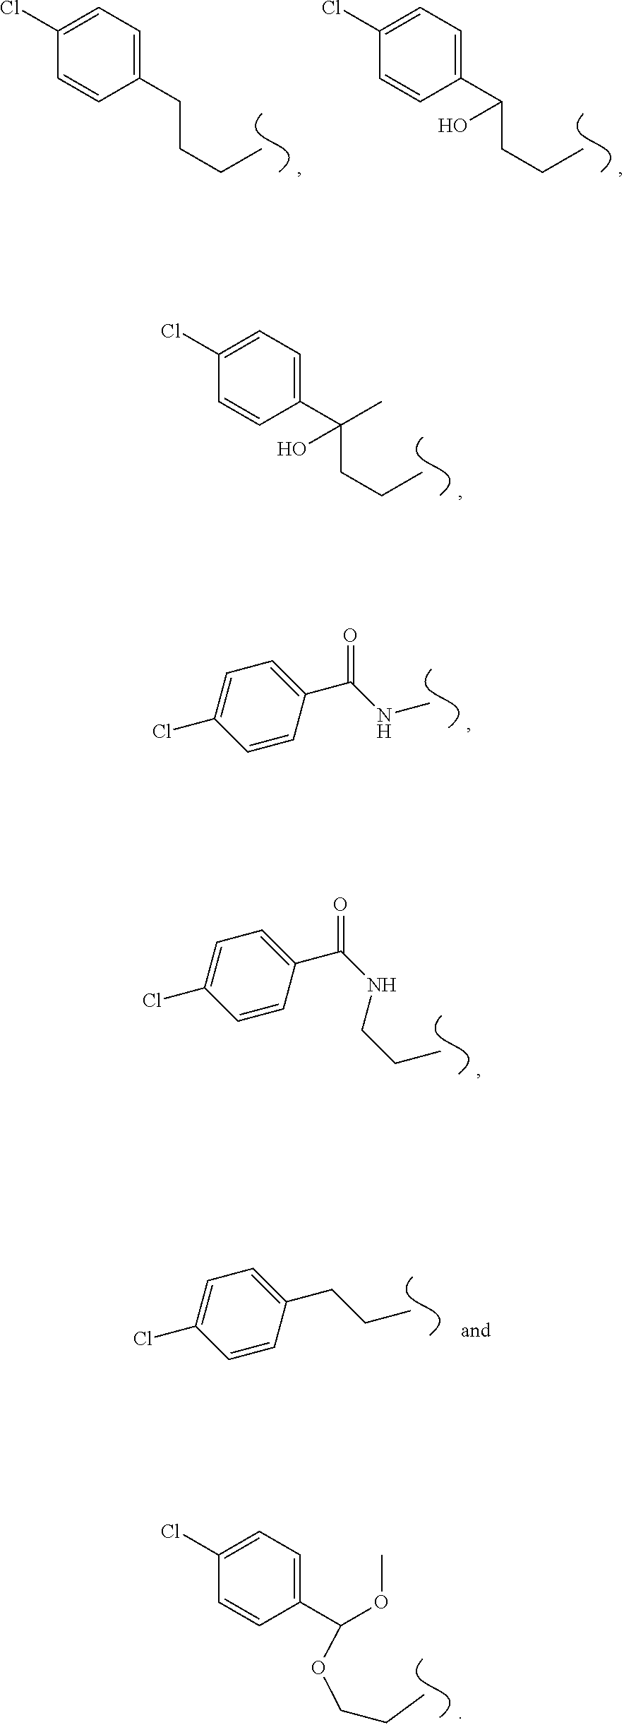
C1(Cl)=CC=C(CCCC)C=C1.C1(Cl)=CC=C(C(CCC)O)C=C1.C1(Cl)=CC=C(C(CCC)(O)C)C=C1.C1=C(Cl)C=CC(C(NC)=O)=C1.C1=C(Cl)C=CC(C(NCCC)=O)=C1.C1=C(Cl)C=CC(CCC)=C1.C1(Cl)=CC=C(C(OC)OCCC)C=C1
